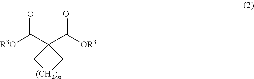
C1(C([R3O])=O)(C([OR3])=O)C[(CH2)n]C1
